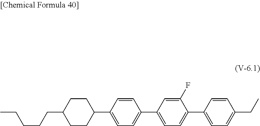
C1=CC(C2CCC(CCCCC)CC2)=CC=C1C1=CC=C(C2=CC=C(CC)C=C2)C(F)=C1
